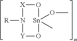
[X]1N([R])[Y]O[Sn](OC)(C)O1
